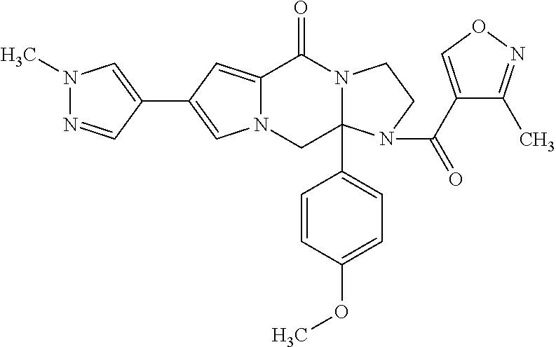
C12=CC(C3=CN(C)N=C3)=CN1CC1(C3=CC=C(OC)C=C3)N(C2=O)CCN1C(C1=CON=C1C)=O
